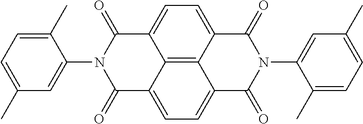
C1=C(C)C(N2C(=O)C3=CC=C4C5=C3C(=CC=C5C(=O)N(C3=CC(C)=CC=C3C)C4=O)C2=O)=CC(C)=C1
